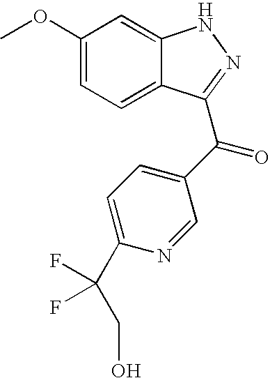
C1(OC)=CC=C2C(=C1)NN=C2C(C1=CC=C(C(CO)(F)F)N=C1)=O
